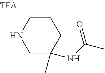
C1C(C)(NC(C)=O)CCCN1
